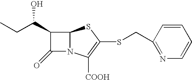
C1(C(CC)O)C(=O)N2C1SC(SCC1=NC=CC=C1)=C2[COOH]
